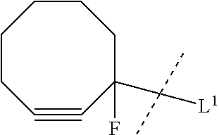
C1CC#CC(F)(C([L1])(C)C)CCC1
